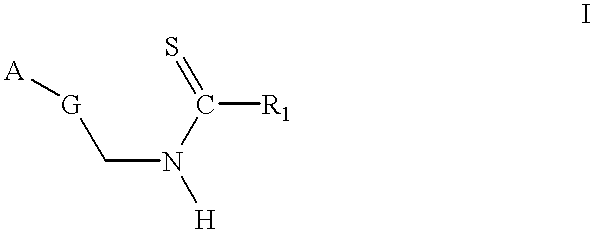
[G](CN(C(=S)[R1])[H])[A]
